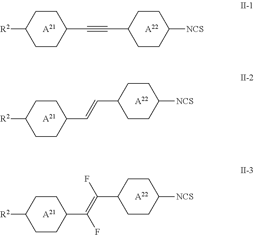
C1CC(C#CC2CCC([NCS])CC2)CCC1[R2].[A21].[A22].[A22].C1CC(C=CC2CCC([NCS])CC2)CCC1[R2].[A21].[A22].C1CC(C(F)=C(F)C2CCC([NCS])CC2)CCC1[R2].[A21]
